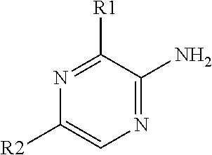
N1=C(N)C([R1])=NC([R2])=C1
